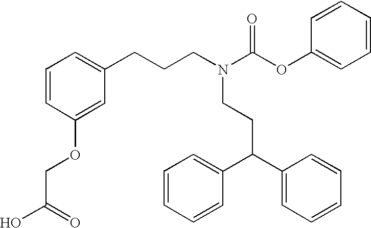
N(CCC(C1=CC=CC=C1)C1=CC=CC=C1)(CCCC1=CC=CC(OCC(O)=O)=C1)C(OC1=CC=CC=C1)=O
